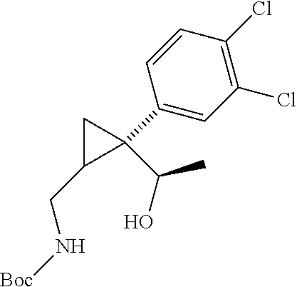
C1=CC(Cl)=C(Cl)C=C1C1(C(O)C)CC1CN[Boc]
